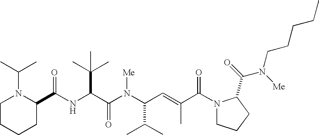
N(C(C(N(C(C(C)C)C=C(C)C(N1CCCC1C(=O)N(CCCCC)[Me])=O)[Me])=O)C(C)(C)C)C(C1N(C(C)C)CCCC1)=O
